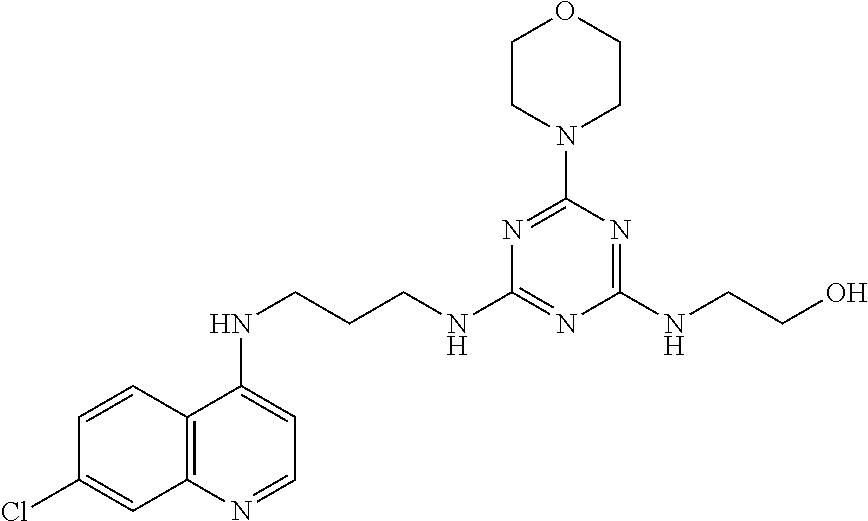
C1=CC2=C(C=C1Cl)N=CC=C2NCCCNC1=NC(NCCO)=NC(N2CCOCC2)=N1
